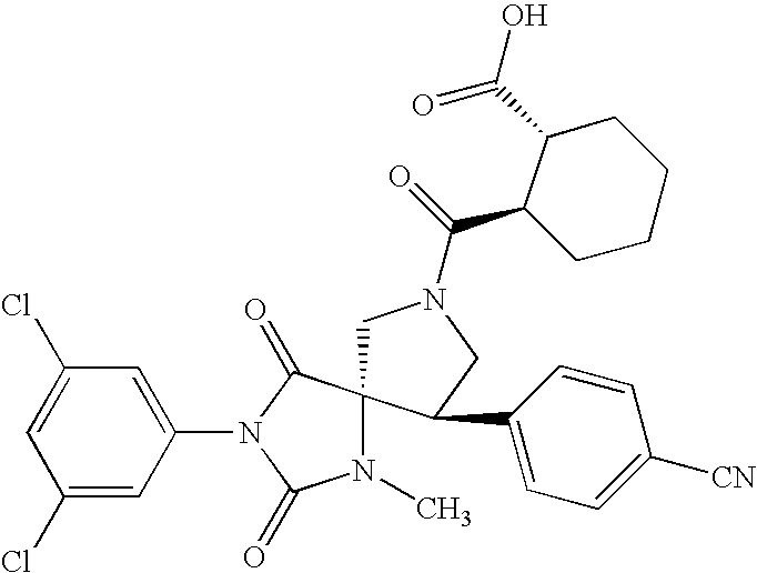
C1N(C(=O)C2C(C(O)=O)CCCC2)CC(C2=CC=C([CN])C=C2)C12N(C)C(=O)N(C1=CC(Cl)=CC(Cl)=C1)C2=O
